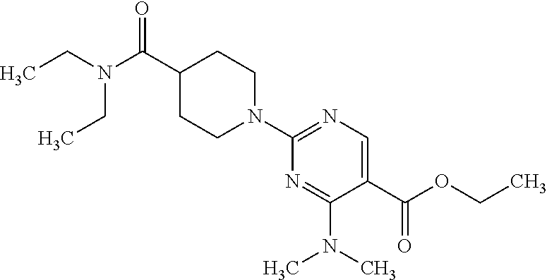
CCN(CC)C(=O)C1CCN(C2=NC=C(C(=O)OCC)C(N(C)C)=N2)CC1
